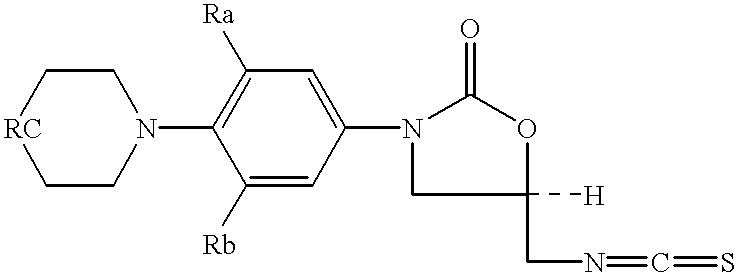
[RC]1CCN(C2=C([Ra])C=C(N3CC([H])(CN=C=S)OC3=O)C=C2[Rb])CC1
